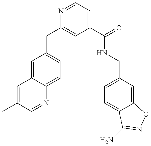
C1(CC2=CC(C(=O)NCC3=CC=C4C(=C3)ON=C4N)=CC=N2)=CC=C2C(=C1)C=C(C)C=N2
